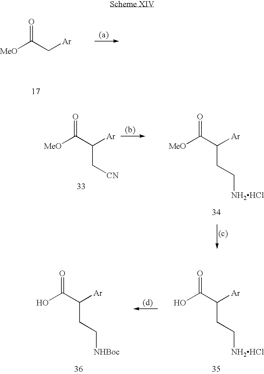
[MeO]C(C[Ar])=O.[MeO]C(C([Ar])C[CN])=O.[MeO]C(C([Ar])CC[NH2HCl])=O.OC(C([Ar])CC[NH2HCl])=O.OC(C([Ar])CC[NHBoc])=O
